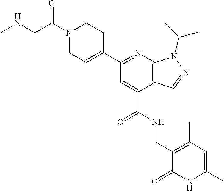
C1N(C(CNC)=O)CCC(C2=NC3=C(C(C(=O)NCC4=C(C)C=C(C)NC4=O)=C2)C=NN3C(C)C)=C1
